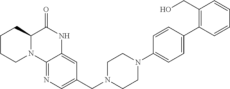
C1CCN2C(C1)C(=O)NC1=CC(CN3CCN(C4=CC=C(C5=C(CO)C=CC=C5)C=C4)CC3)=CN=C21
